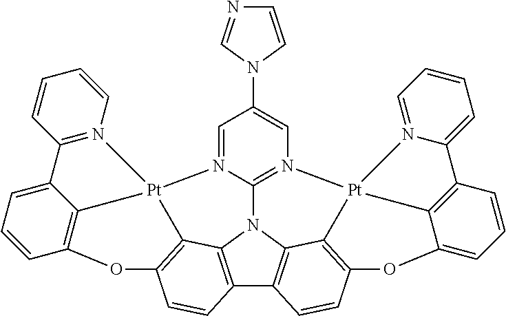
C1=N2C3=N(C=C1N1C=CN=C1)[Pt]14C5=C(C=CC6=C5N3C3=C6C=CC5=C3[Pt]23C2=C(O5)C=CC=C2C2=N3C=CC=C2)OC2=CC=CC(=C21)C1=CC=CC=N14
